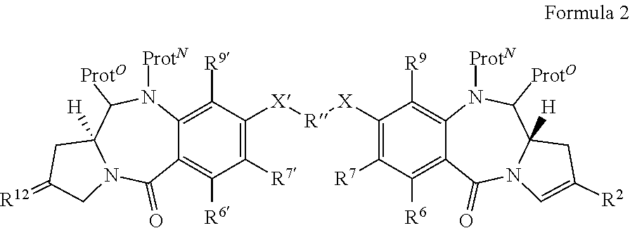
C12=C([R6])C([R7])=C([X][R][X]C3=C([R7])C([R6])=C4C(=C3[R9])N([ProtN])C([ProtO])C3([H])N(C4=O)C=C([R2])C3)C([R9])=C1N([ProtN])C([ProtO])C1([H])N(C2=O)CC(=[R12])C1
